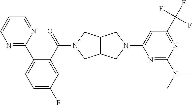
C1=C(F)C=C(C(=O)N2CC3C(CN(C4=CC(C(F)(F)F)=NC(N(C)C)=N4)C3)C2)C(C2=NC=CC=N2)=C1
